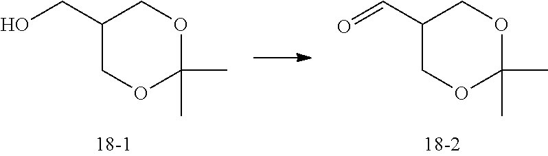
OCC1COC(C)(C)OC1.O=CC1COC(C)(C)OC1
